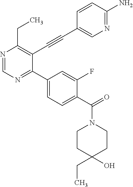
N1=CN=C(C2=CC=C(C(=O)N3CCC(O)(CC)CC3)C(F)=C2)C(C#CC2=CN=C(N)C=C2)=C1CC
